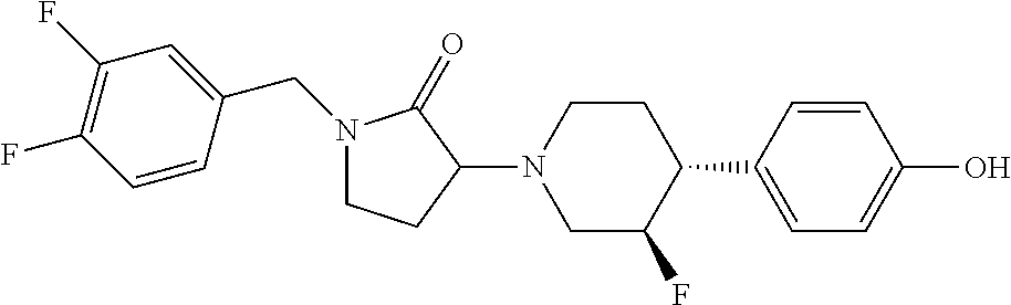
C1=C(C2CCN(C3C(=O)N(CC4=CC(F)=C(F)C=C4)CC3)CC2F)C=CC(O)=C1
